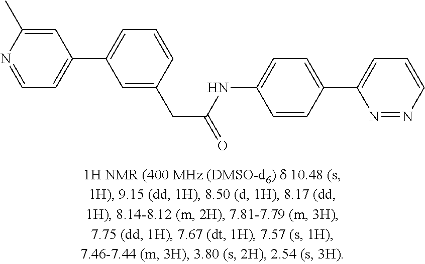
C1=C(C2=CC=CC(CC(=O)NC3=CC=C(C4=CC=CN=N4)C=C3)=C2)C=C(C)N=C1
